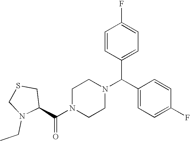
C(N1CCN(C(C2=CC=C(F)C=C2)C2=CC=C(F)C=C2)CC1)(=O)C1CSCN1CC
